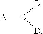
[A]C(B)[D]
